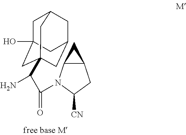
C1C2(O)CC3(C(C(=O)N4C5C(CC4[CN])C5)N)CC(CC1C3)C2
